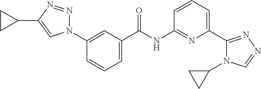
N1(C2=CC(C(NC3=NC(C4=NN=CN4C4CC4)=CC=C3)=O)=CC=C2)N=NC(C2CC2)=C1
